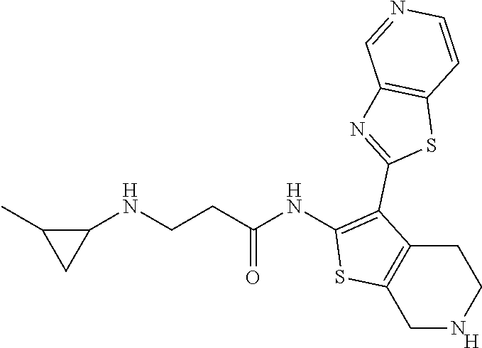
C1NCCC2=C1SC(NC(CCNC1C(C)C1)=O)=C2C1=NC2=C(S1)C=CN=C2.[H]
